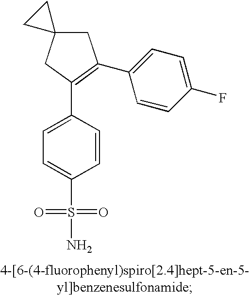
C1=CC(C2=C(C3=CC=C(F)C=C3)CC3(C2)CC3)=CC=C1S(N)(=O)=O
